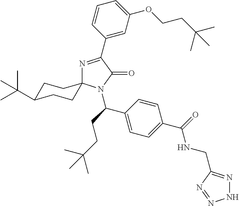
N1=C(C2=CC(OCCC(C)(C)C)=CC=C2)C(=O)N(C(C2=CC=C(C(NCC3=NNN=N3)=O)C=C2)CCC(C)(C)C)C12CCC(C(C)(C)C)CC2
